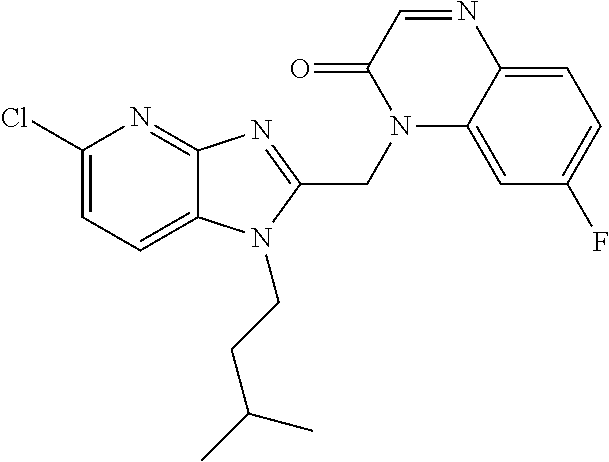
C1(Cl)=CC=C2C(=N1)N=C(CN1C3=CC(F)=CC=C3N=CC1=O)N2CCC(C)C
